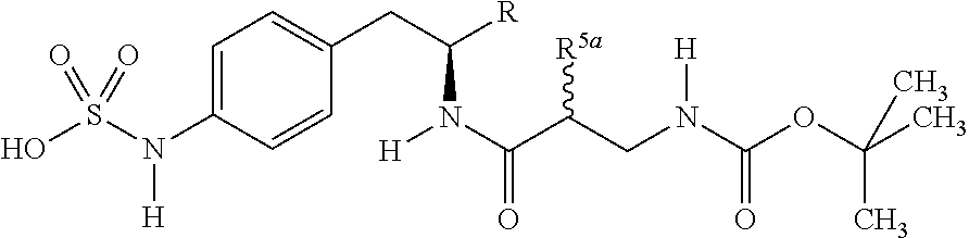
OS(N(C1=CC=C(CC(N(C(C(CN(C(OC(C)(C)C)=O)[H])[R5a])=O)[H])[R])C=C1)[H])(=O)=O
